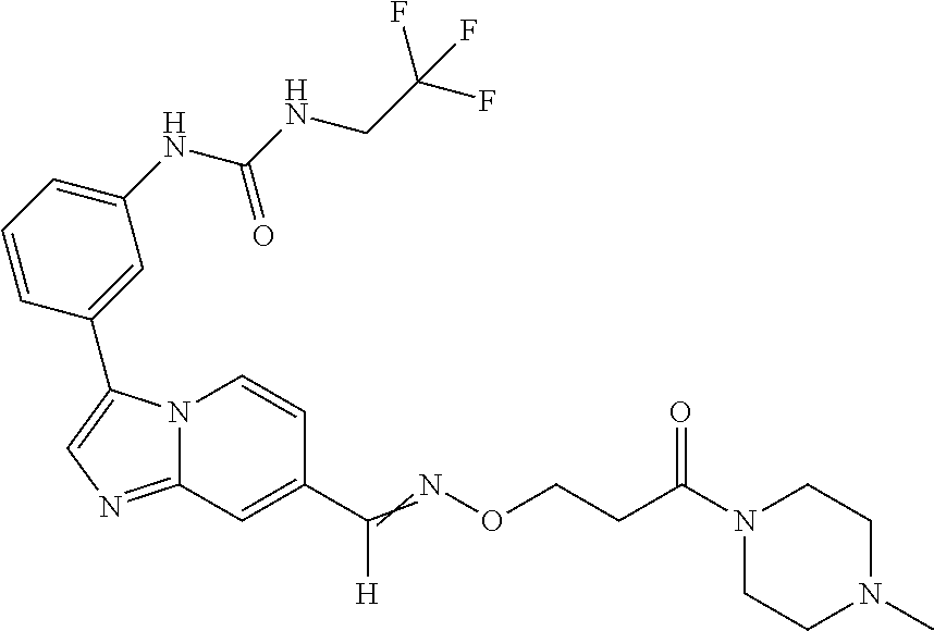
N12C(=NC=C1C1=CC(NC(NCC(F)(F)F)=O)=CC=C1)C=C(C(=NOCCC(N1CCN(C)CC1)=O)[H])C=C2
